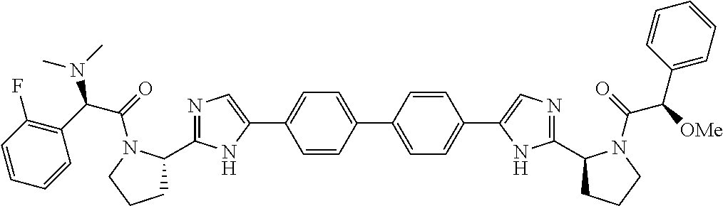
C1(C2=NC=C(C3=CC=C(C4=CC=C(C5=CN=C(C6CCCN6C(=O)C([OMe])C6=CC=CC=C6)N5)C=C4)C=C3)N2)CCCN1C(=O)C(N(C)C)C1=C(F)C=CC=C1
